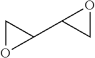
C1(C2CO2)CO1
